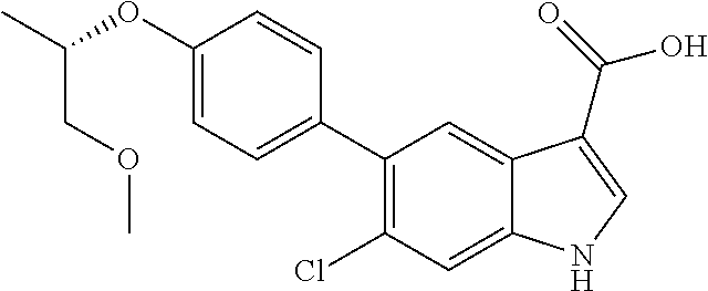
C1(OC(C)COC)=CC=C(C2=C(Cl)C=C3C(=C2)C(C(=O)O)=CN3)C=C1
